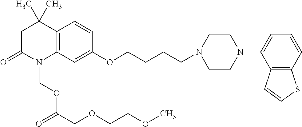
C1C(=O)N(COC(=O)COCCOC)C2=C(C1(C)C)C=CC(OCCCCN1CCN(C3=CC=CC4=C3C=CS4)CC1)=C2
